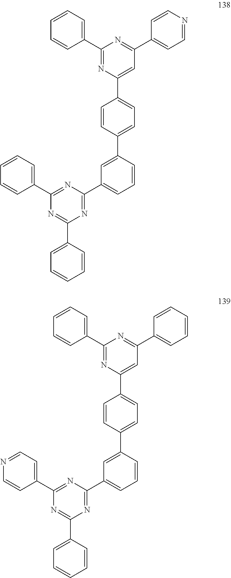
C1=CC=CC=C1C1=NC(C2=CC=CC(C3=CC=C(C4=CC(C5=CC=NC=C5)=NC(C5=CC=CC=C5)=N4)C=C3)=C2)=NC(C2=CC=CC=C2)=N1.C1=CN=CC=C1C1=NC(C2=CC=CC(C3=CC=C(C4=CC(C5=CC=CC=C5)=NC(C5=CC=CC=C5)=N4)C=C3)=C2)=NC(C2=CC=CC=C2)=N1
